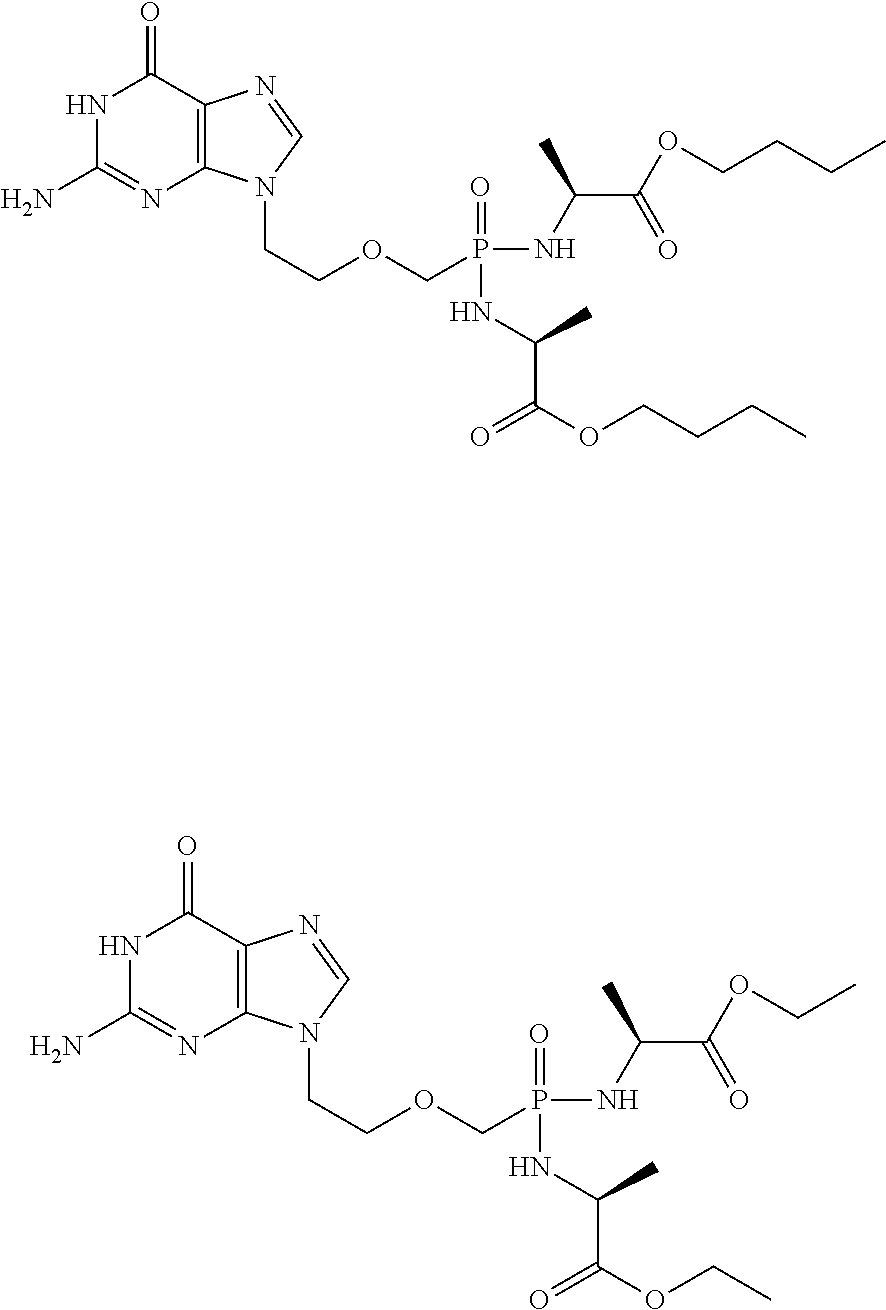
N1C(N)=NC2=C(C1=O)N=CN2CCOCP(NC(C(OCC)=O)C)(=O)NC(C(=O)OCC)C.N1C(N)=NC2=C(C1=O)N=CN2CCOCP(=O)(NC(C(=O)OCCCC)C)NC(C(OCCCC)=O)C
